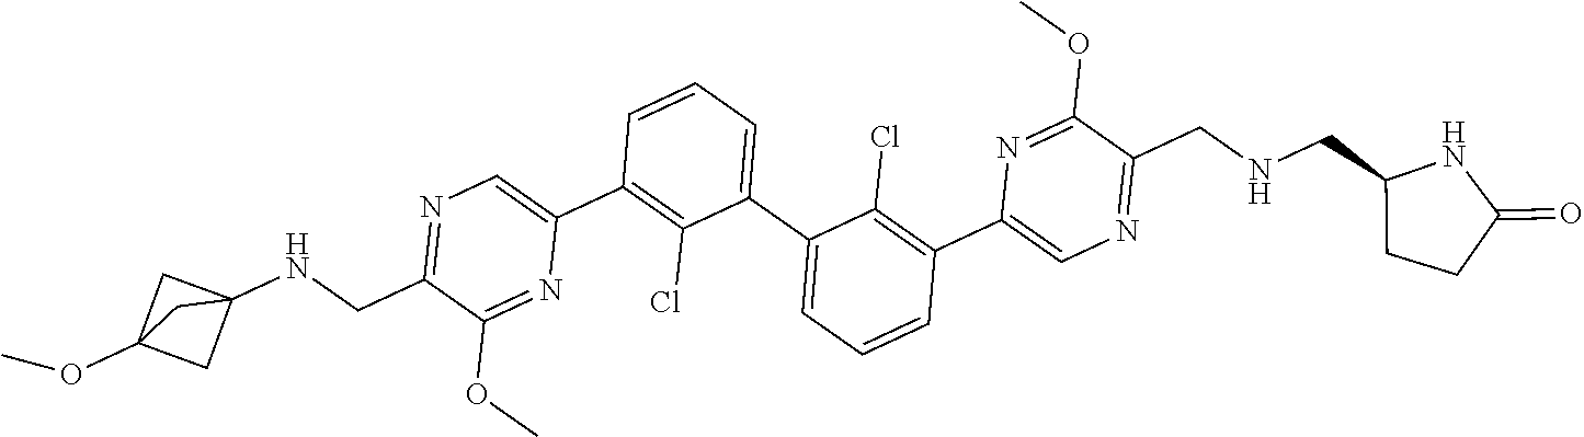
N1=C(CNC23CC(OC)(C2)C3)C(OC)=NC(C2=C(Cl)C(C3=CC=CC(C4=CN=C(CNCC5CCC(=O)N5)C(OC)=N4)=C3Cl)=CC=C2)=C1
